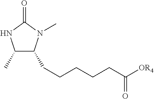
C1(C)C(CCCCCC([OR4])=O)N(C)C(=O)N1
